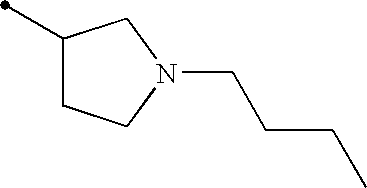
C1(C)CCN(CCCC)C1
